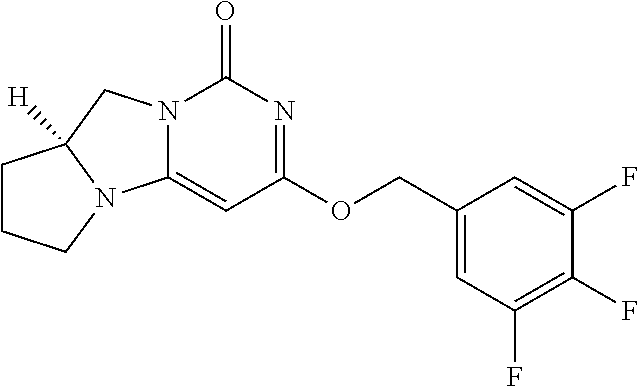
FC1=C(F)C=C(COC2=NC(=O)N3C(=C2)N2C([H])(C3)CCC2)C=C1F
